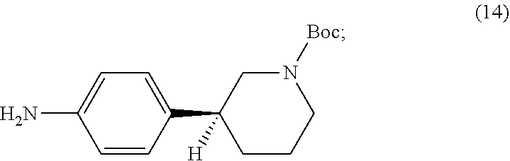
C1(C2([H])CCCN([Boc])C2)=CC=C(N)C=C1
